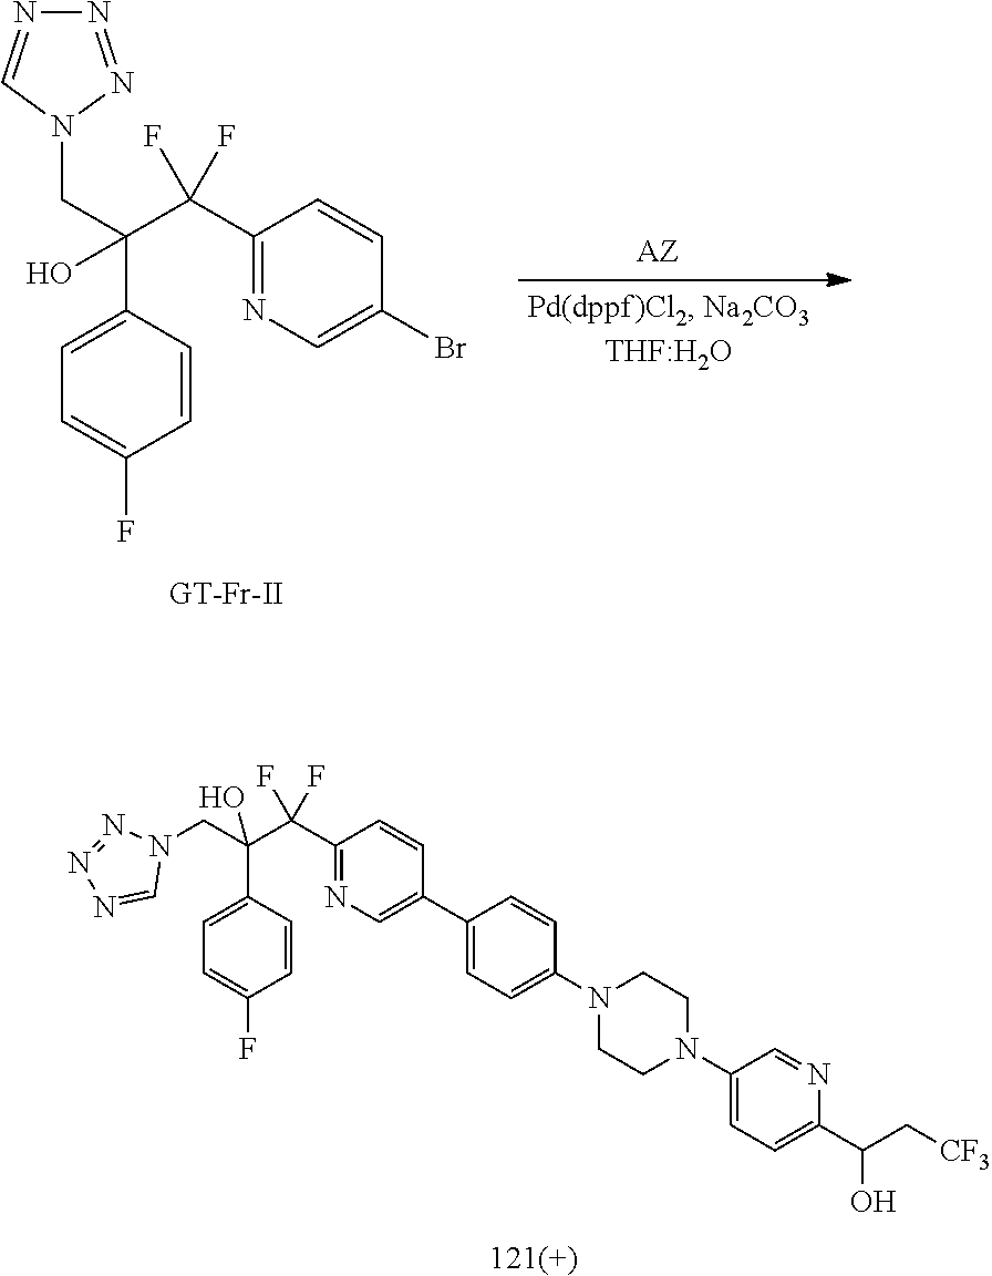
[121(+)].C1(C(C(C2=CC=C(F)C=C2)(O)CN2N=NN=C2)(F)F)=NC=C(C2=CC=C(N3CCN(C4=CC=C(C(C[CF3])O)N=C4)CC3)C=C2)C=C1.C1(C(C(CN2N=NN=C2)(C2=CC=C(F)C=C2)O)(F)F)=NC=C(Br)C=C1.[GT-Fr-II]
